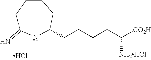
C1C(=N)NC(CCCCC([CO2H])[NH2HCl])CCC1.Cl
